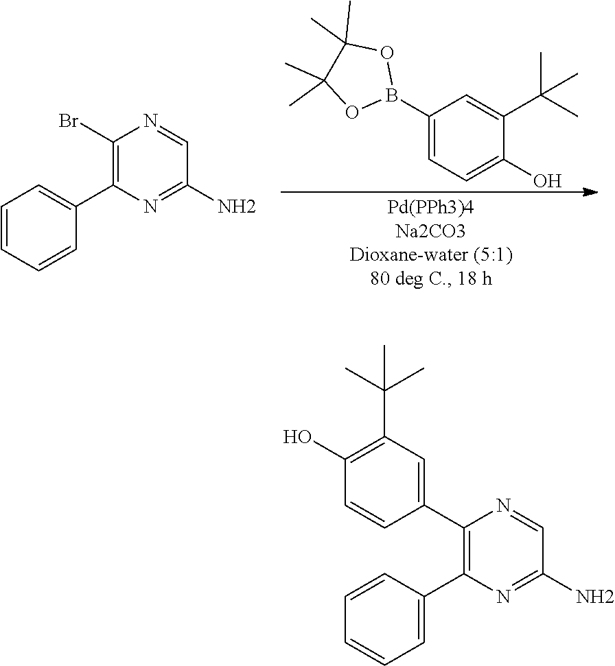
C1(B2OC(C)(C)C(C)(C)O2)=CC=C(O)C(C(C)(C)C)=C1.C1=CC=CC(C2=C(Br)N=CC(N)=N2)=C1.C1(C2=CC(C(C)(C)C)=C(O)C=C2)=C(C2=CC=CC=C2)N=C(N)C=N1
